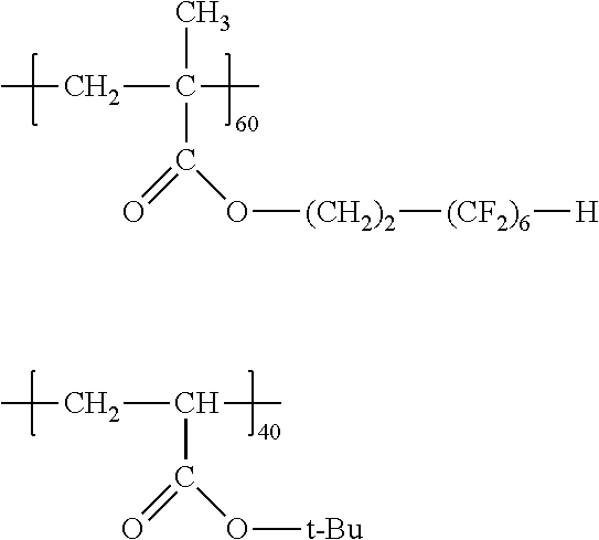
CC(C(=O)O[(CH2)2][(CF2)6][H])(C)CC.C(C(=O)O[t-Bu])(C)CC
